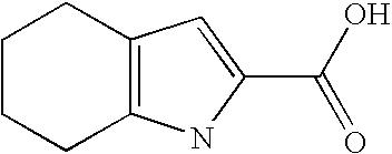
C12=C(NC(C(O)=O)=C1)CCCC2
